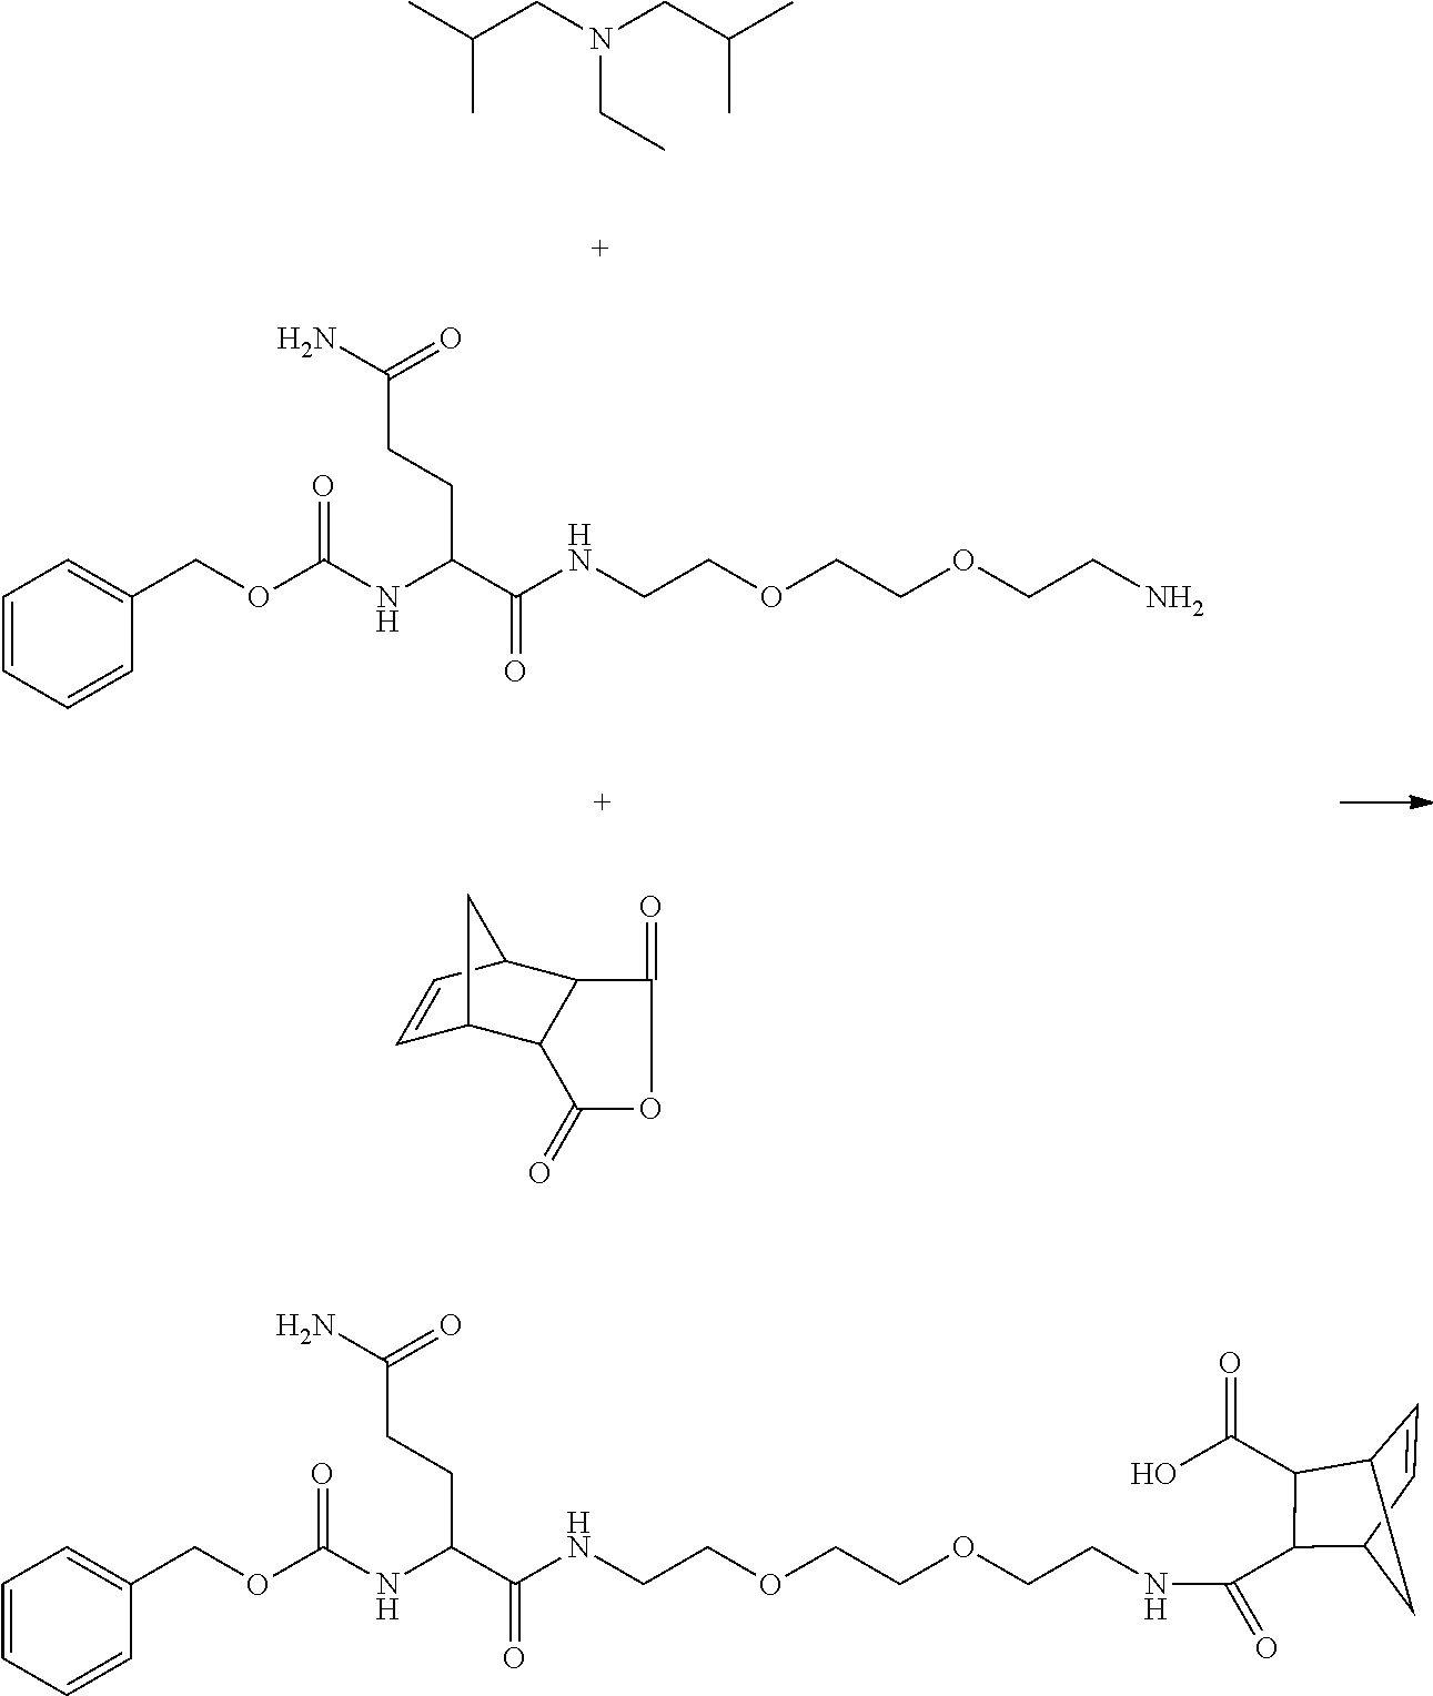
CC(CN(CC(C)C)CC)C.C1=CC=CC(COC(NC(C(NCCOCCOCCN)=O)CCC(N)=O)=O)=C1.C1=CC=CC(COC(NC(C(NCCOCCOCCNC(=O)C2C3CC(C=C3)C2C(O)=O)=O)CCC(N)=O)=O)=C1.C1=CC2CC1C1C2C(=O)OC1=O
